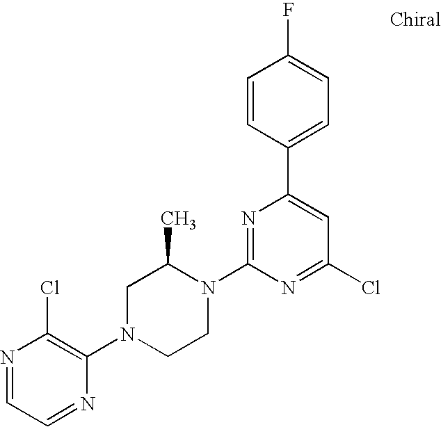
N1=CC=NC(N2CCN(C3=NC(C4=CC=C(F)C=C4)=CC(Cl)=N3)C(C)C2)=C1Cl
